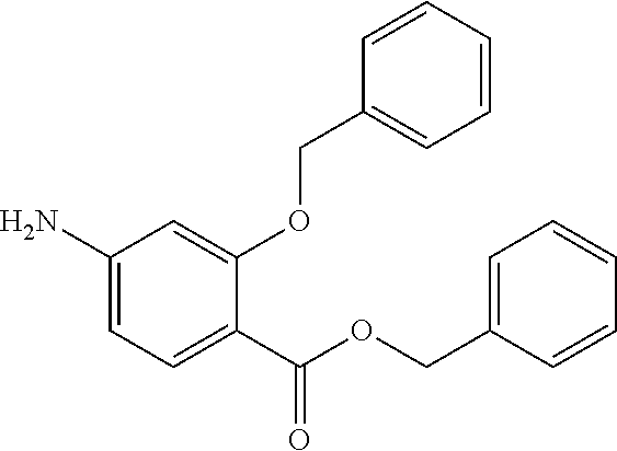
C1(N)=CC=C(C(OCC2=CC=CC=C2)=O)C(OCC2=CC=CC=C2)=C1
